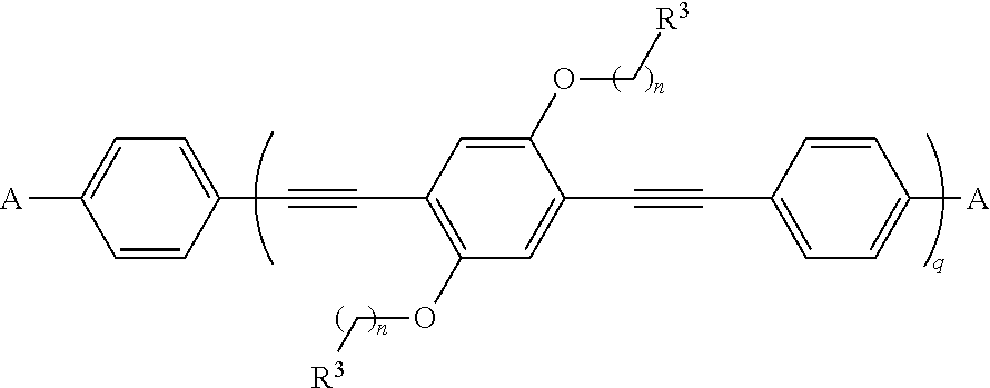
C1=CC(C#CC2=C(OC[R3])C=C(C#CC3=CC=C([A])C=C3)C(OC[R3])=C2)=CC=C1[A]
